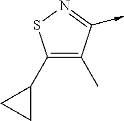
C1(C2CC2)=C(C)C(->C)=NS1
